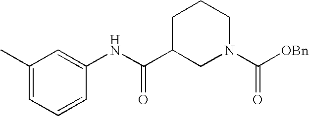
C1(C)=CC=CC(NC(C2CN(C([OBn])=O)CCC2)=O)=C1
